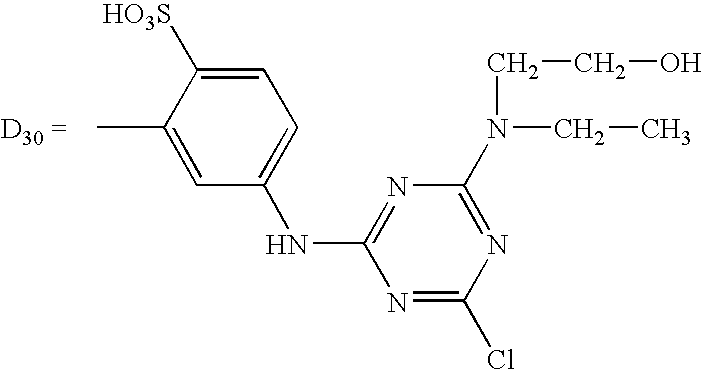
CC1=CC(NC2=NC(N(CCO)CC)=NC(Cl)=N2)=CC=C1[SO3H]
